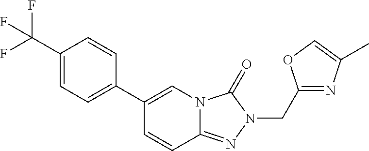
C1=C(C(F)(F)F)C=CC(C2=CN3C(=NN(CC4=NC(C)=CO4)C3=O)C=C2)=C1
